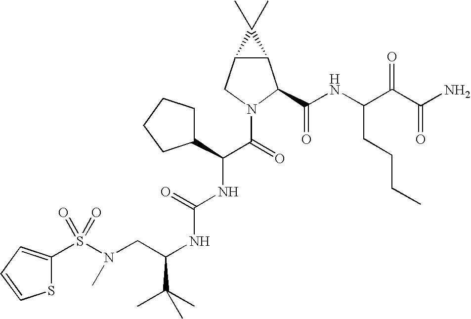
S(N(CC(NC(NC(C(=O)N1C(C(NC(C(C(N)=O)=O)CCCC)=O)C2C(C1)C2(C)C)C1CCCC1)=O)C(C)(C)C)C)(=O)(=O)C1=CC=CS1
